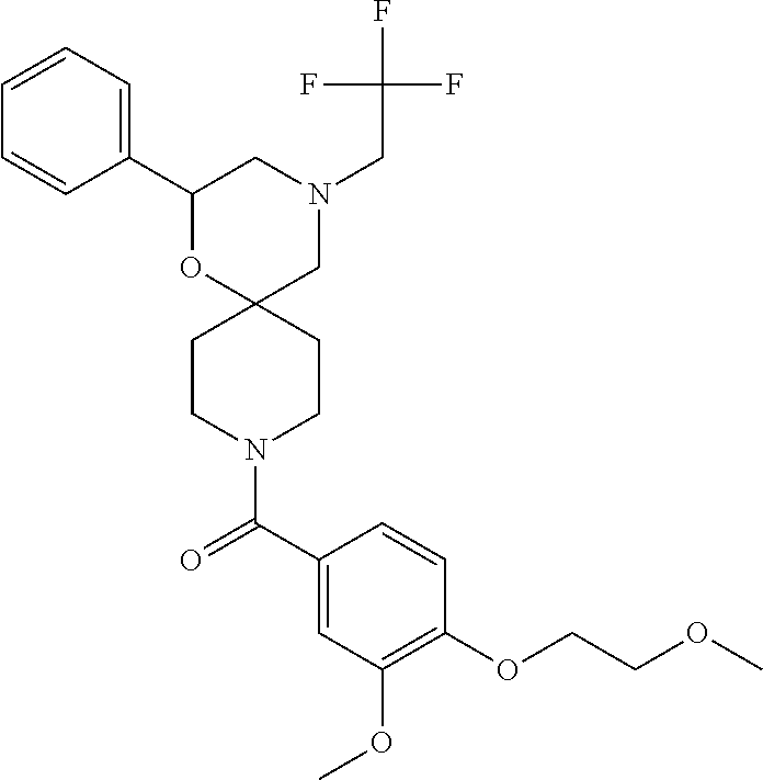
N1(CC(F)(F)F)CC2(OC(C3=CC=CC=C3)C1)CCN(C(C1=CC(OC)=C(OCCOC)C=C1)=O)CC2
